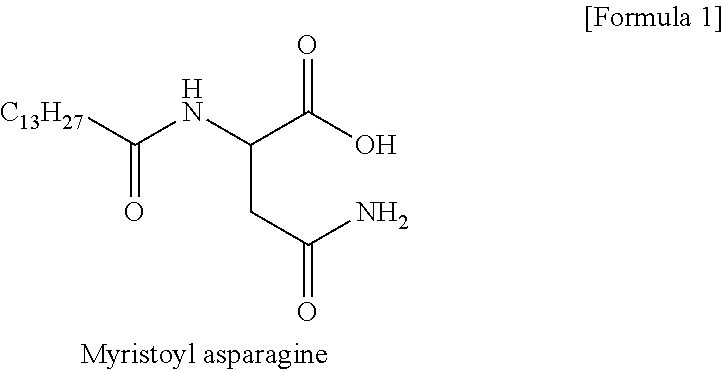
C(NC(C(O)=O)CC(=O)N)([C13H27])=O
